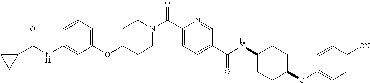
C1=CC=C(OC2CCN(C(C3=CC=C(C(NC4CCC(OC5=CC=C([CN])C=C5)CC4)=O)C=N3)=O)CC2)C=C1NC(C1CC1)=O
